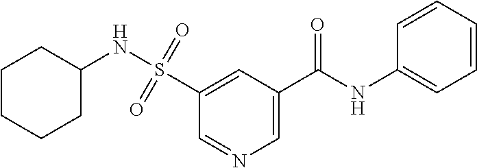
C1=C(C(NC2=CC=CC=C2)=O)C=C(S(=O)(=O)NC2CCCCC2)C=N1
